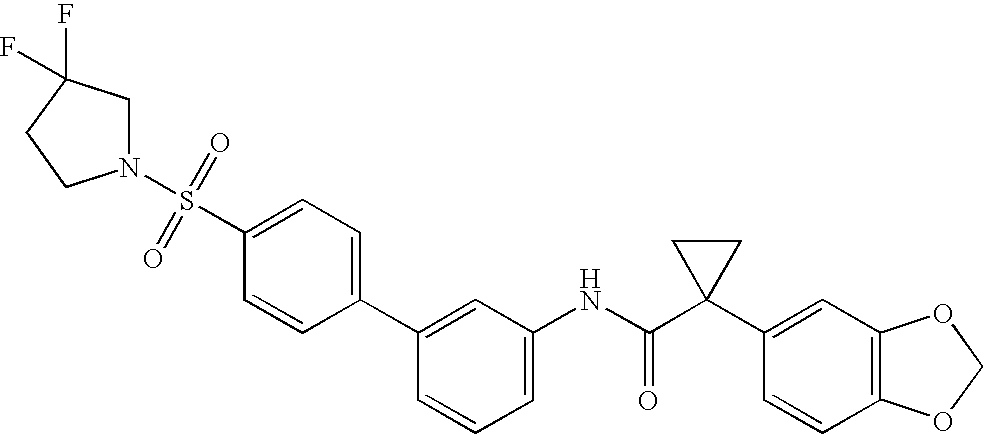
C1(C2=CC(NC(C3(C4=CC5=C(C=C4)OCO5)CC3)=O)=CC=C2)=CC=C(S(=O)(=O)N2CC(F)(F)CC2)C=C1
